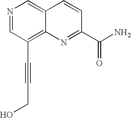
N1=CC(C#CCO)=C2C(=C1)C=CC(C(N)=O)=N2
